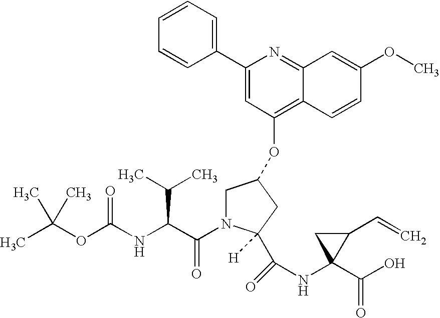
C(OC(NC(C(=O)N1CC(OC2=C3C(=NC(C4=CC=CC=C4)=C2)C=C(OC)C=C3)CC1(C(NC1(C(O)=O)C(C=C)C1)=O)[H])C(C)C)=O)(C)(C)C
